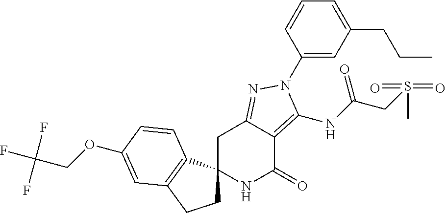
C1C2(C3=C(C1)C=C(OCC(F)(F)F)C=C3)NC(=O)C1=C(NC(CS(C)(=O)=O)=O)N(C3=CC(CCC)=CC=C3)N=C1C2
